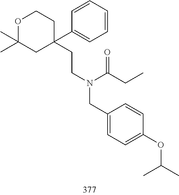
O1C(C)(C)CC(C2=CC=CC=C2)(CCN(CC2=CC=C(OC(C)C)C=C2)C(CC)=O)CC1
